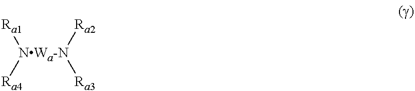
[Ra1][NWa-N]([Ra4])([Ra2])[Ra3]
